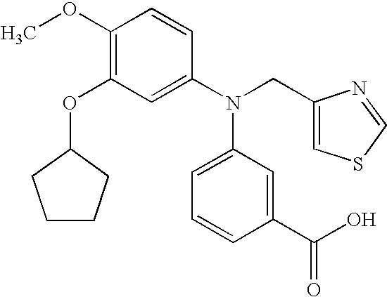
C1(OC)=C(OC2CCCC2)C=C(N(CC2=CSC=N2)C2=CC=CC(C(=O)O)=C2)C=C1
